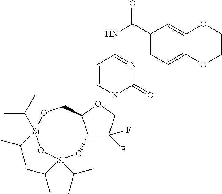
C1=CN(C2C(F)(F)C3C(O2)CO[Si](C(C)C)(C(C)C)O[Si](C(C)C)(C(C)C)O3)C(=O)N=C1NC(=O)C1=CC=C2C(=C1)OCCO2
